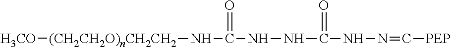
[H3CO][(CH2CH2O)nCH2CH2]NC(NNC(NN=C[PEP])=O)=O
